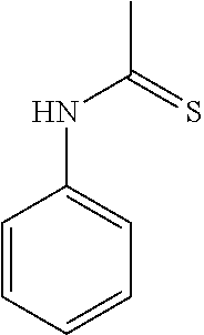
CC(=S)NC1=CC=CC=C1
